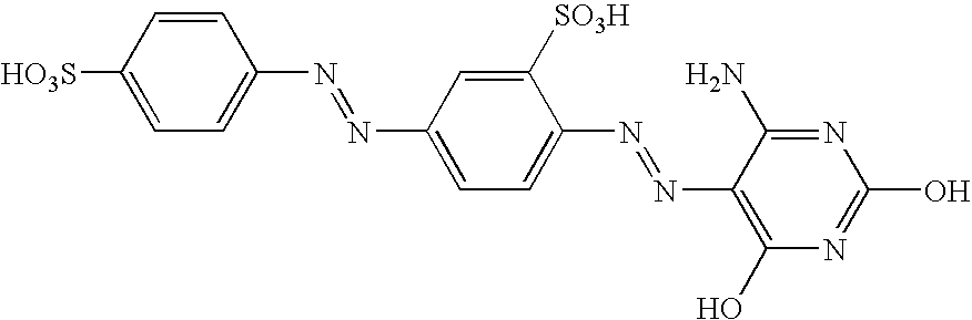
C1(N=NC2=CC=C(N=NC3=C(O)N=C(O)N=C3N)C([SO3H])=C2)=CC=C([HO3S])C=C1
